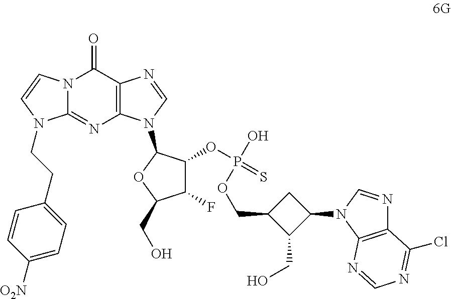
N12C(=NC3=C(C1=O)N=CN3C1C(OP(=S)(OCC3C(CO)C(N4C5=C(N=C4)C(Cl)=NC=N5)C3)O)C(F)C(CO)O1)N(CCC1=CC=C([O2N])C=C1)C=C2
